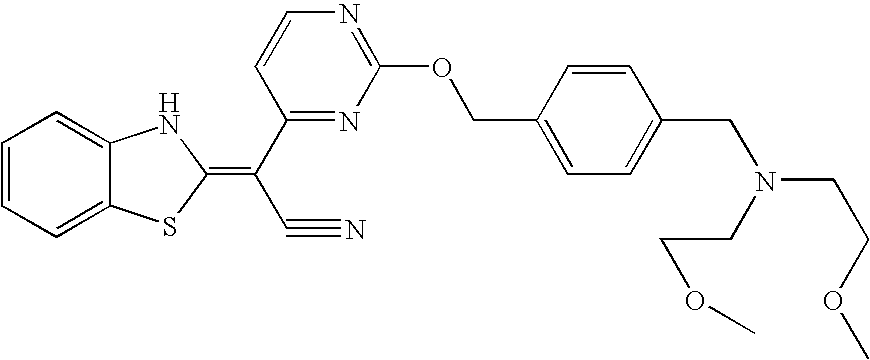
C1=CC=C2C(=C1)NC(=C(C1=NC(OCC3=CC=C(CN(CCOC)CCOC)C=C3)=NC=C1)C#N)S2
